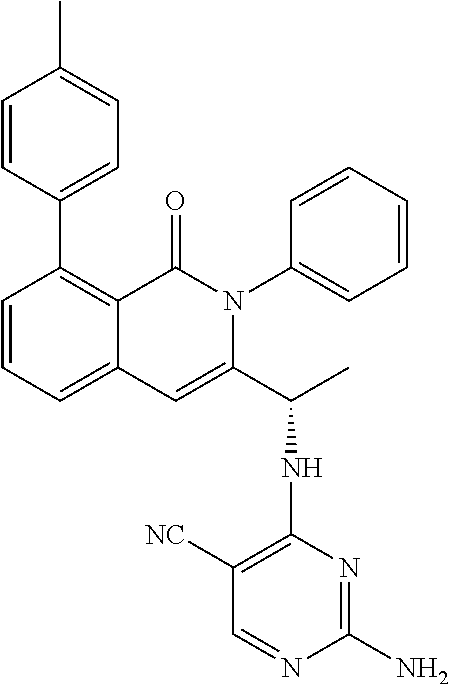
C1=CC(C2=C3C(=CC=C2)C=C(C(C)NC2=C([NC])C=NC(N)=N2)N(C2=CC=CC=C2)C3=O)=CC=C1C
